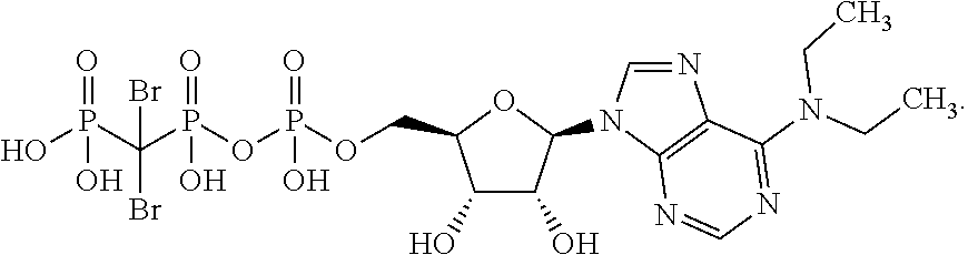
OP(C(P(OP(OCC1C(O)C(O)C(N2C=NC3=C2N=CN=C3N(CC)CC)O1)(=O)O)(=O)O)(Br)Br)(=O)O
